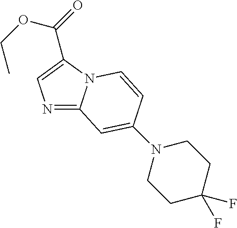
N1=C2N(C(C(OCC)=O)=C1)C=CC(N1CCC(F)(F)CC1)=C2
